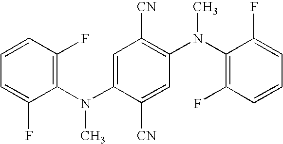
C1(N(C2=CC([CN])=C(N(C3=C(F)C=CC=C3F)C)C=C2[CN])C)=C(F)C=CC=C1F
